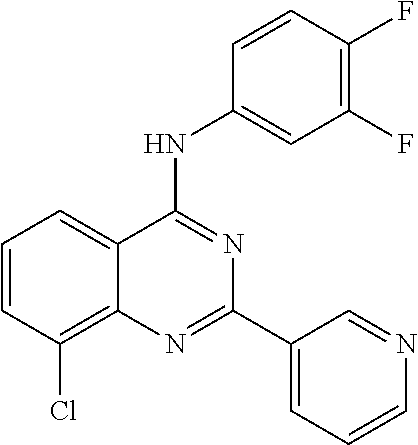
C1=CC(Cl)=C2C(=C1)C(NC1=CC(F)=C(F)C=C1)=NC(C1=CC=CN=C1)=N2
